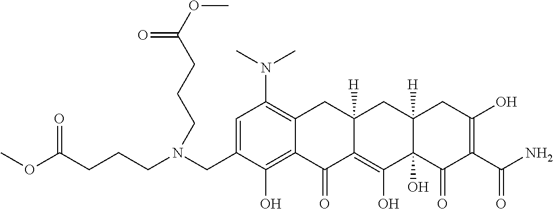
C1=C(CN(CCCC(OC)=O)CCCC(OC)=O)C(O)=C2C(=C1N(C)C)CC1([H])C(=C(O)C3(O)C([H])(C1)CC(O)=C(C(N)=O)C3=O)C2=O
